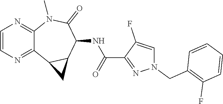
C12=NC=CN=C1N(C)C(=O)C(NC(C1=NN(CC3=C(F)C=CC=C3)C=C1F)=O)C1C2C1
